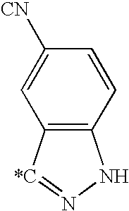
C12=C([*C]=NN1)C=C([CN])C=C2
